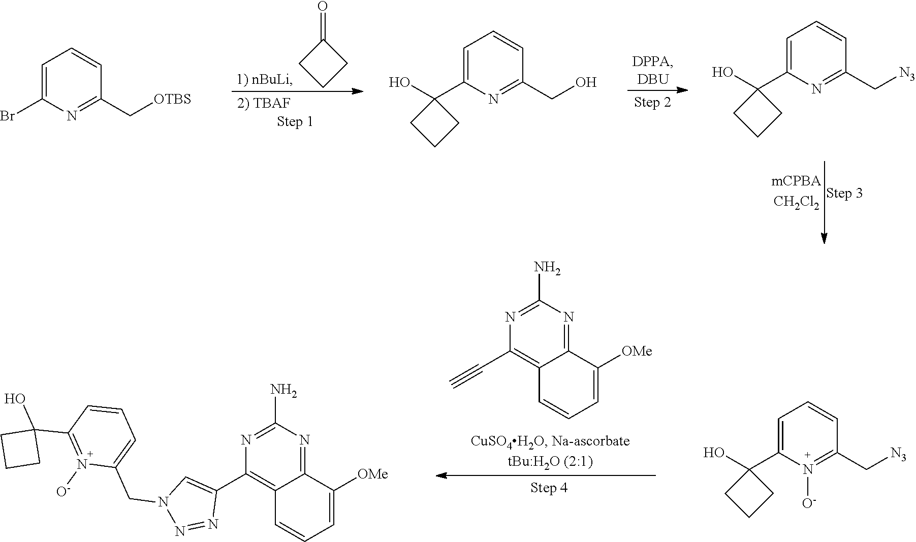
C1(=O)CCC1.C1=C(Br)N=C(C[OTBS])C=C1.C1=C(C2(O)CCC2)N=C(CO)C=C1.C1=C(C2(O)CCC2)N=C(C[N3])C=C1.N1=C(N)N=C2C(=C1C#C)C=CC=C2[OMe].N1=C(N)N=C2C(=C1C1=CN(CC3=CC=CC(C4(O)CCC4)=N3[O-])N=N1)C=CC=C2[OMe].C1=C(C2(O)CCC2)N([O-])=C(C[N3])C=C1
